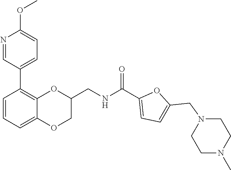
N1(CC2=CC=C(C(NCC3OC4=C(C5=CC=C(OC)N=C5)C=CC=C4OC3)=O)O2)CCN(C)CC1
